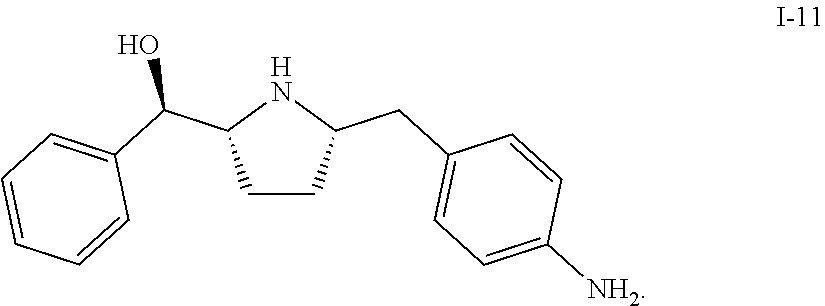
C1CC(C(C2=CC=CC=C2)O)NC1CC1=CC=C([NH2])C=C1
